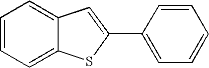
C1=CC=C2C(=C1)C=C(C1=CC=CC=C1)S2
